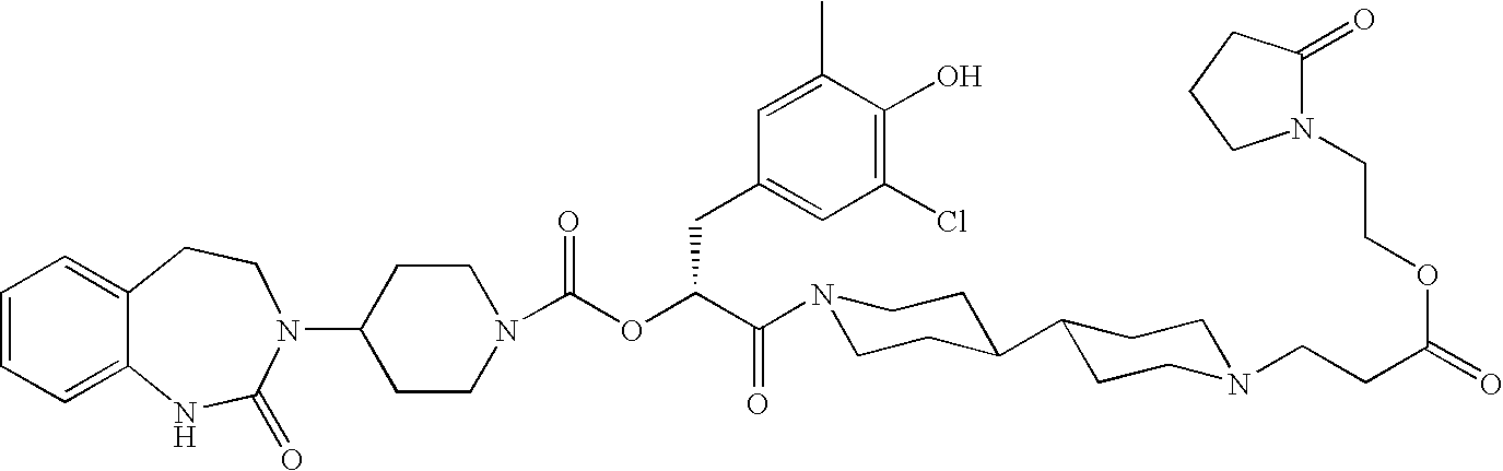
C1=CC=C2C(=C1)CCN(C1CCN(C(OC(C(N3CCC(C4CCN(CCC(=O)OCCN5C(=O)CCC5)CC4)CC3)=O)CC3=CC(Cl)=C(O)C(C)=C3)=O)CC1)C(=O)N2
